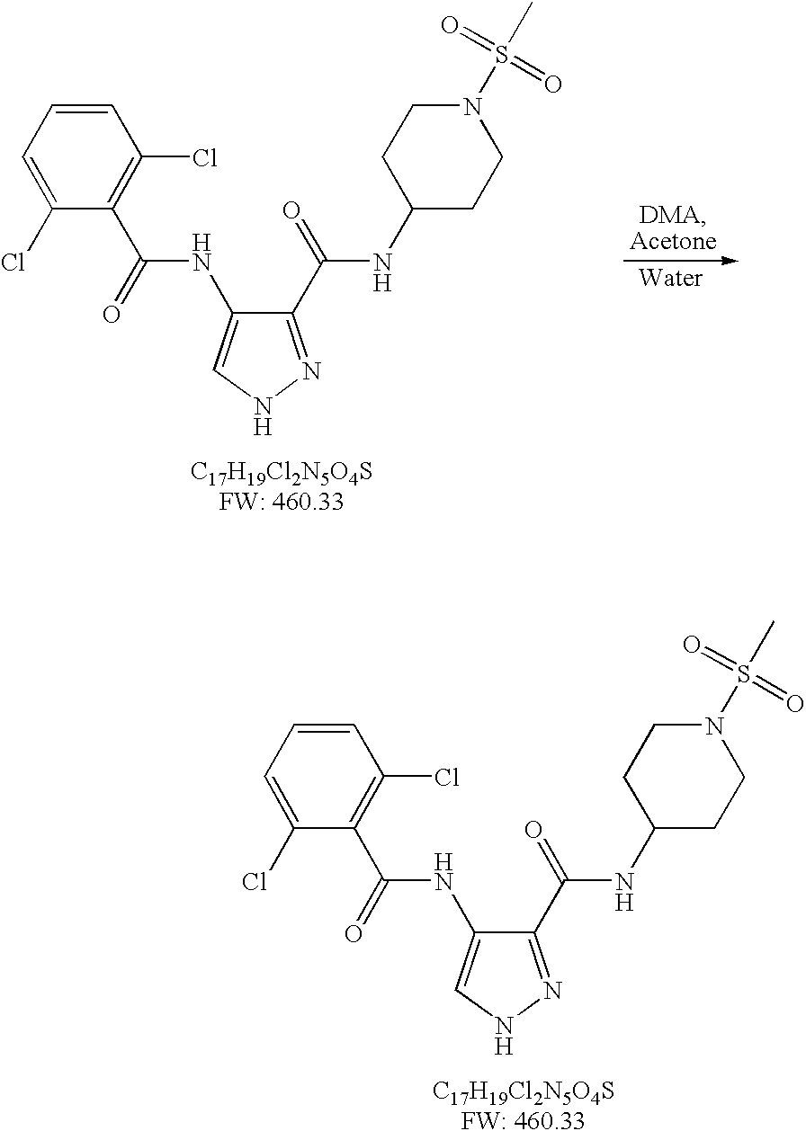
C1(C(=O)NC2CCN(S(C)(=O)=O)CC2)=NNC=C1NC(C1=C(Cl)C=CC=C1Cl)=O.C1(C(=O)NC2CCN(S(C)(=O)=O)CC2)=NNC=C1NC(C1=C(Cl)C=CC=C1Cl)=O
